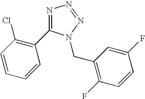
N1=C(C2=C(Cl)C=CC=C2)N(CC2=C(F)C=CC(F)=C2)N=N1
